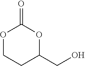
O1CCC(CO)OC1=O
